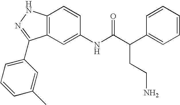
C12=C(C=C(NC(C(C3=CC=CC=C3)CCN)=O)C=C1)C(C1=CC=CC(C)=C1)=NN2
